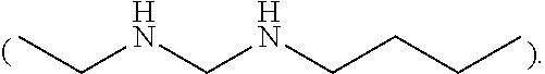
C(NCNCCCC)C
